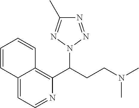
N1=CC=C2C(=C1C(CCN(C)C)N1N=NC(C)=N1)C=CC=C2
